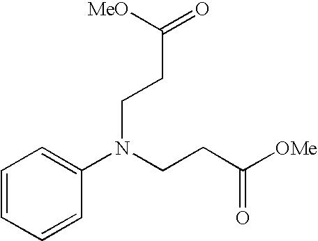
C1=CC=CC(N(CCC([OMe])=O)CCC(=O)[MeO])=C1
